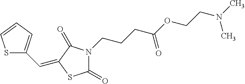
S1C(C=C2C(=O)N(CCCC(OCCN(C)C)=O)C(=O)S2)=CC=C1
